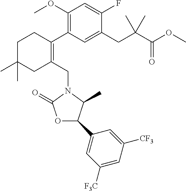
C1(OC)=C(C2=C(CN3C(=O)OC(C4=CC([F3C])=CC([CF3])=C4)C3C)CC(C)(C)CC2)C=C(CC(C)(C(OC)=O)C)C(F)=C1
